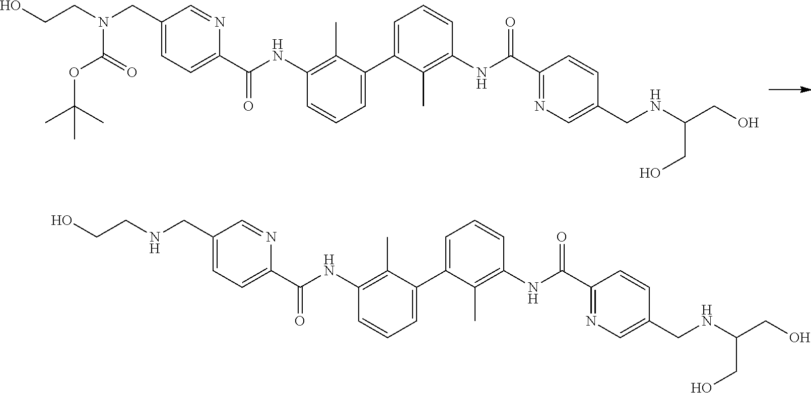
N(C(C1=CC=C(CN(CCO)C(=O)OC(C)(C)C)C=N1)=O)C1=C(C)C(C2=CC=CC(NC(C3=NC=C(CNC(CO)CO)C=C3)=O)=C2C)=CC=C1.N(C(C1=CC=C(CNCCO)C=N1)=O)C1=C(C)C(C2=CC=CC(NC(C3=NC=C(CNC(CO)CO)C=C3)=O)=C2C)=CC=C1
